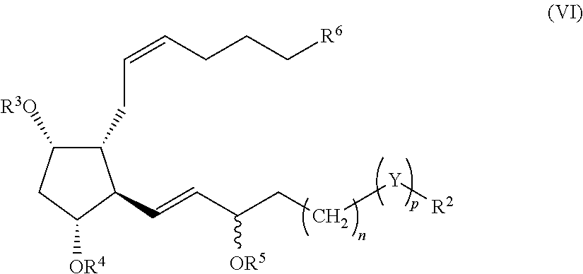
C(=CC(CC[Y][R2])[OR5])C1C(CC=CCCC[R6])C([R3O])CC1[OR4]
